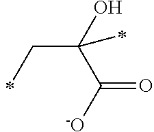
C(C(C([-O])=O)(O)C)C
